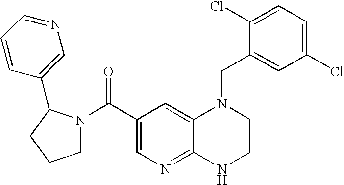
C12=NC=C(C(=O)N3CCCC3C3=CN=CC=C3)C=C1N(CC1=CC(Cl)=CC=C1Cl)CCN2
